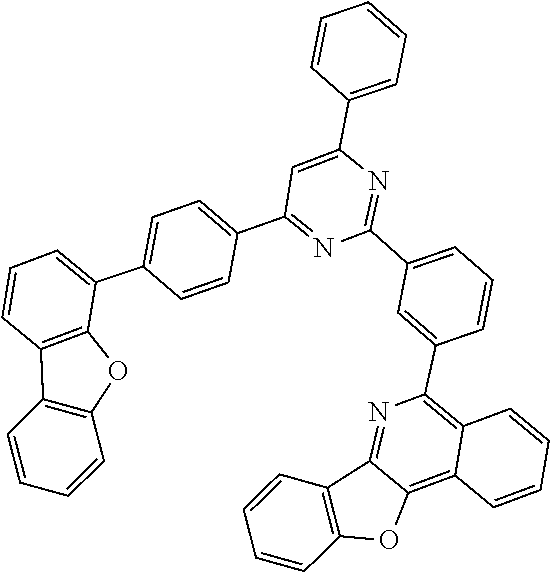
C1=CC=C(C2=CC(C3=CC=C(C4=CC=CC5=C4OC4=C5C=CC=C4)C=C3)=NC(C3=CC=CC(C4=C5C=CC=CC5=C5C(=N4)C4=C(O5)C=CC=C4)=C3)=N2)C=C1
